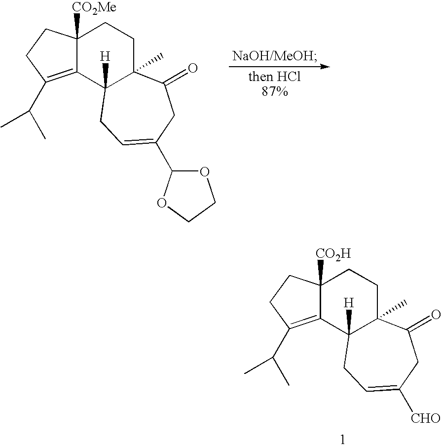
C12([CO2Me])C(=C(C(C)C)CC1)C1([H])C(C)(CC2)C(=O)CC(C2OCCO2)=CC1.C12([CO2H])C(=C(C(C)C)CC1)C1([H])C(C)(CC2)C(=O)CC([CHO])=CC1
